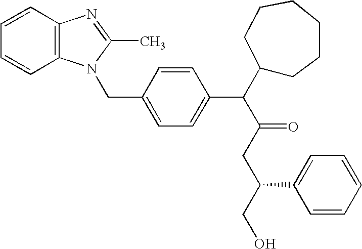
C1=CC=CC2=C1N=C(C)N2CC1=CC=C(C(C2CCCCCC2)C(CC(CO)C2=CC=CC=C2)=O)C=C1
